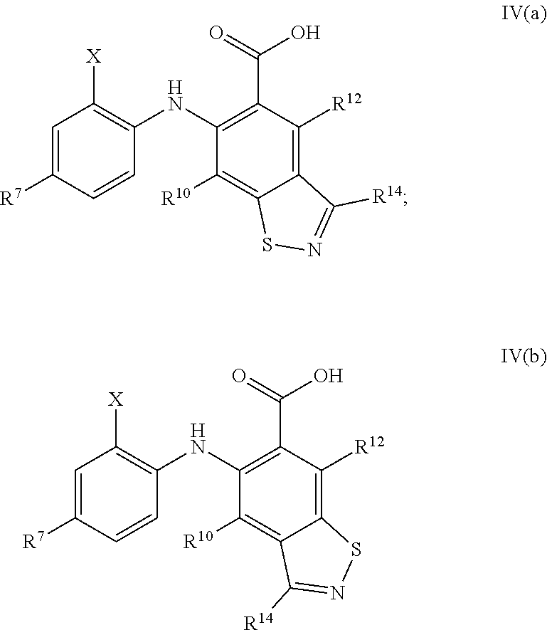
C1(NC2=C([X])C=C([R7])C=C2)=C(C(=O)O)C([R12])=C2C(=C1[R10])SN=C2[R14].C1(NC2=C([X])C=C([R7])C=C2)=C(C(=O)O)C([R12])=C2C(=C1[R10])C([R14])=NS2
